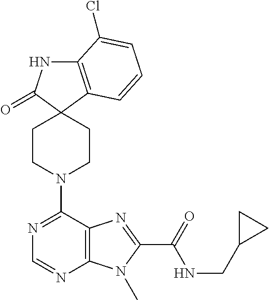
C12=C(C=CC=C1Cl)C1(C(=O)N2)CCN(C2=NC=NC3=C2N=C(C(=O)NCC2CC2)N3C)CC1
